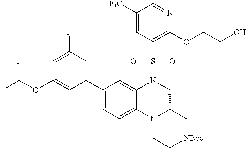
C1([F3C])=CC(S(=O)(=O)N2C3=CC(C4=CC(F)=CC(OC(F)F)=C4)=CC=C3N3C(C2)C[NBoc]CC3)=C(OCCO)N=C1
